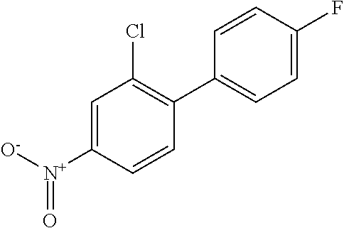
[O-][N+](C1=CC(Cl)=C(C2=CC=C(F)C=C2)C=C1)=O
